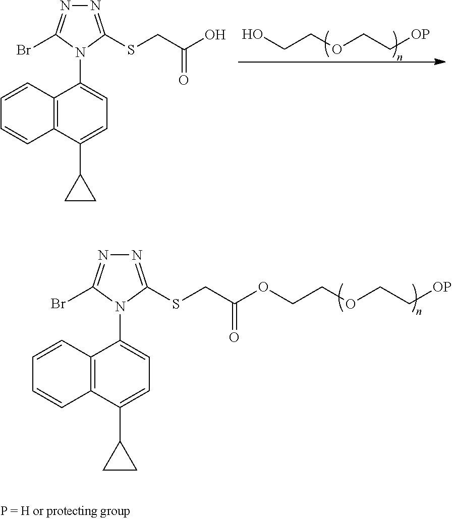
C12=C(C(C3CC3)=CC=C1N1C(SCC(O)=O)=NN=C1Br)C=CC=C2.OCCOCC[OP].C12=C(C(C3CC3)=CC=C1N1C(SCC(OCCOCC[OP])=O)=NN=C1Br)C=CC=C2
